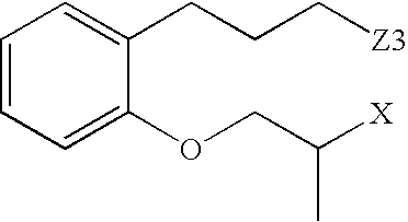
C1=CC=C(OCC([X])C)C(CCC[Z3])=C1
